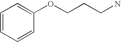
C1=CC=CC(OCCCN)=C1
